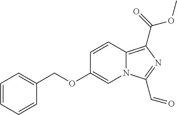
C1=CC=CC(COC2=CN3C(=C(C(OC)=O)N=C3C=O)C=C2)=C1
